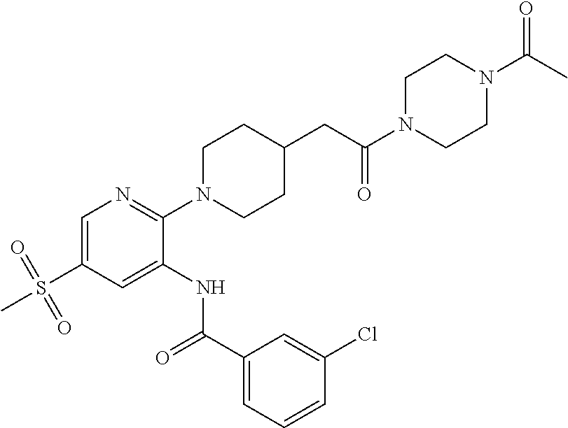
C1=C(S(=O)(=O)C)C=C(NC(C2=CC=CC(Cl)=C2)=O)C(N2CCC(CC(=O)N3CCN(C(C)=O)CC3)CC2)=N1
